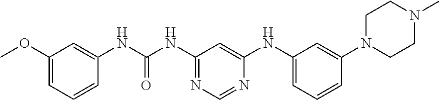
C1(OC)=CC=CC(NC(=O)NC2=NC=NC(NC3=CC=CC(N4CCN(C)CC4)=C3)=C2)=C1
